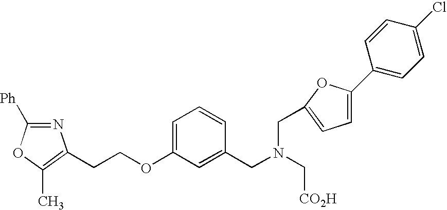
N1=C([Ph])OC(C)=C1CCOC1=CC=CC(CN(CC2=CC=C(C3=CC=C(Cl)C=C3)O2)C[CO2H])=C1
